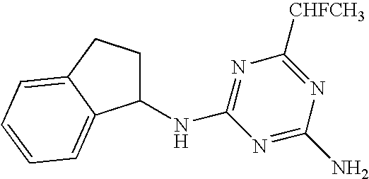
C1(NC2=NC([CHFCH3])=NC(N)=N2)CCC2=CC=CC=C12
